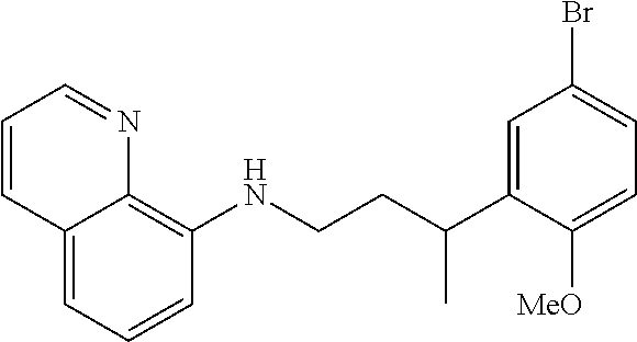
C1=CC=C2C(=C1NCCC(C1=CC(Br)=CC=C1[MeO])C)N=CC=C2
